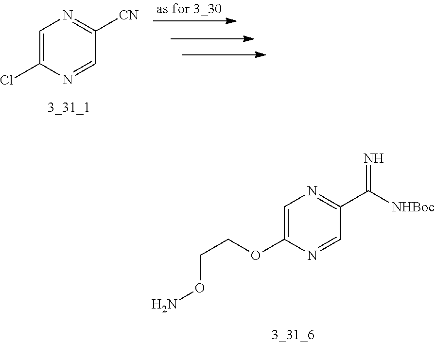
C1=C(Cl)N=CC([CN])=N1.C1=C(OCCON)N=CC(C([NHBoc])=N)=N1
